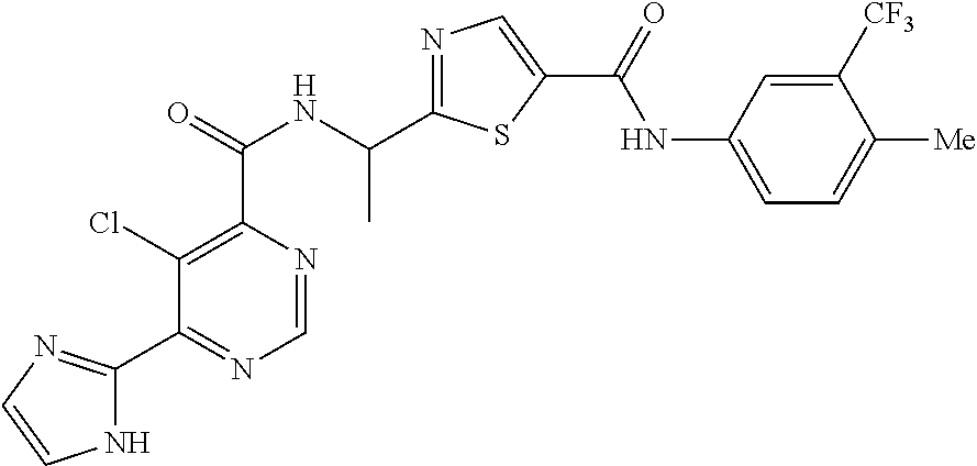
C1=NC(C(=O)NC(C2=NC=C(C(=O)NC3=CC=C([Me])C([CF3])=C3)S2)C)=C(Cl)C(C2=NC=CN2)=N1
